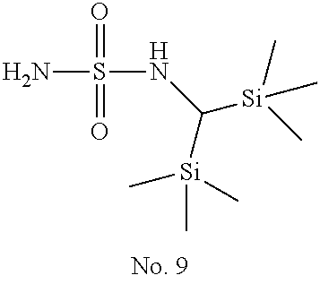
NS(=O)(=O)NC([Si](C)(C)C)[Si](C)(C)C
